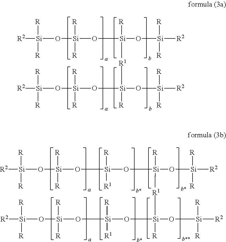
[Si]([R2])([R])([R])O[Si]([R])([R])O[Si]([R])(O[Si]([R])([R2])[R])[R1][Si](O[Si](O[Si]([R2])([R])[R])([R])[R])(O[Si]([R])([R2])[R])[R].[Si]([R2])([R])([R])O[Si]([R])([R])O[Si](O[Si]([R])(O[Si]([R])([R2])[R])[R1][Si](O[Si]([R])([R2])[R])([R])O[Si](O[Si](O[Si]([R2])([R])[R])([R])[R])([R])[R1])([R1])[R]
